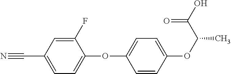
C1(F)=CC(C#N)=CC=C1OC1=CC=C(OC(C)C(O)=O)C=C1
